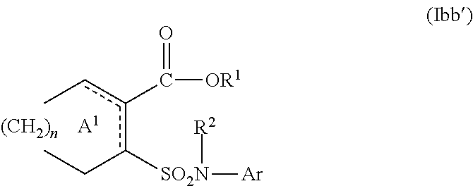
Ccc(c(CC)[SO2N]([Ar])[R2])C(=O)[OR1].[A1]
